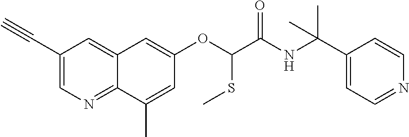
C1(C#C)=CN=C2C(=C1)C=C(OC(SC)C(=O)NC(C1=CC=NC=C1)(C)C)C=C2C
